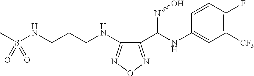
C1(NC(=NO)C2=NON=C2NCCCNS(C)(=O)=O)=CC([CF3])=C(F)C=C1
